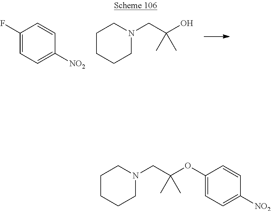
N1(CC(O)(C)C)CCCCC1.C1=CC(F)=CC=C1[NO2].N1(CC(OC2=CC=C([NO2])C=C2)(C)C)CCCCC1
